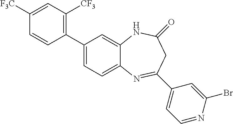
C1(C2=C([CF3])C=C([F3C])C=C2)=CC=C2C(=C1)NC(=O)CC(C1=CC=NC(Br)=C1)=N2
